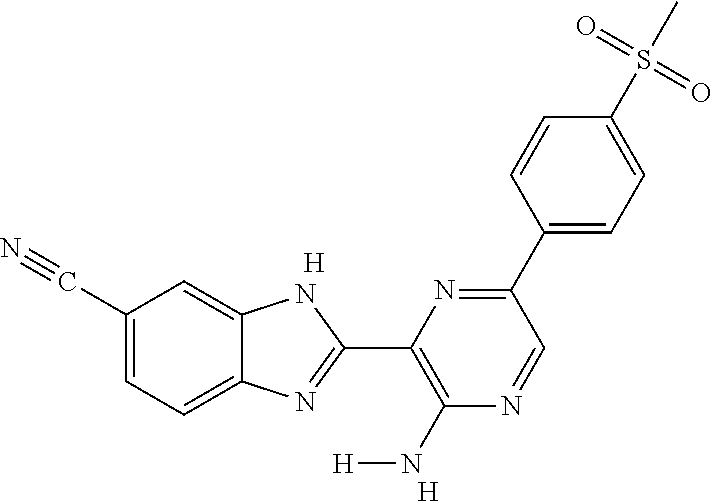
C1(C#N)=CC=C2C(=C1)NC(C1=C(N[H])N=CC(C3=CC=C(S(C)(=O)=O)C=C3)=N1)=N2.[H].[H]
